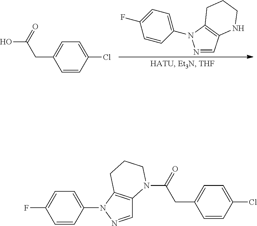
C1=CC(N2N=CC3=C2CCCN3)=CC=C1F.C1(CC(O)=O)=CC=C(Cl)C=C1.C1=NN(C2=CC=C(F)C=C2)C2=C1N(C(=O)CC1=CC=C(Cl)C=C1)CCC2
